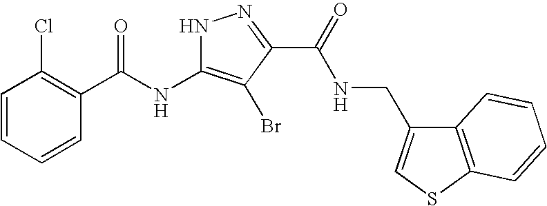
C1=CC=CC(C(=O)NC2=C(Br)C(C(=O)NCC3=CSC4=C3C=CC=C4)=NN2)=C1Cl
